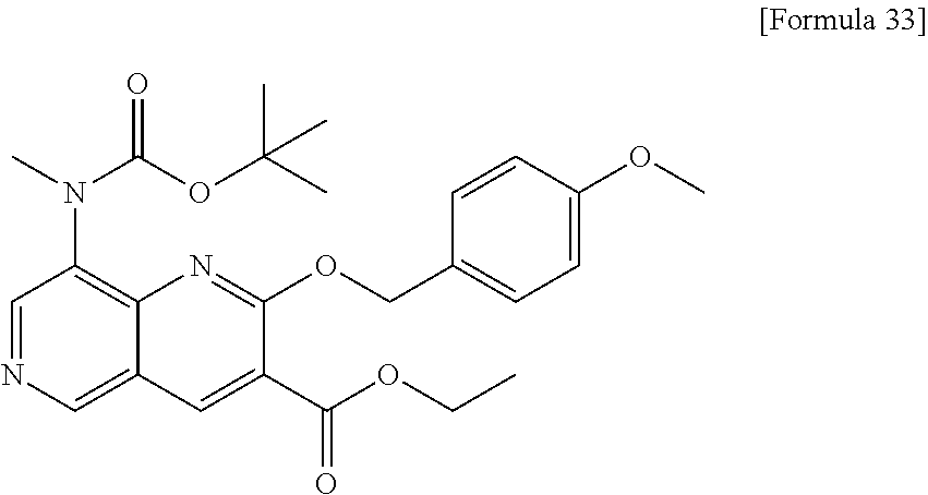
N(C1=C2C(=CN=C1)C=C(C(OCC)=O)C(OCC1=CC=C(OC)C=C1)=N2)(C)C(OC(C)(C)C)=O
